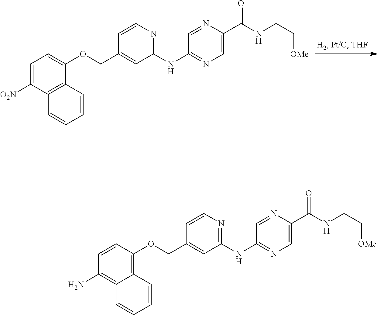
C1=C([O2N])C2=C(C(OCC3=CC(NC4=NC=C(C(NCC[OMe])=O)N=C4)=NC=C3)=C1)C=CC=C2.C1=CC(OCC2=CC(NC3=NC=C(C(NCC[OMe])=O)N=C3)=NC=C2)=C2C(=C1N)C=CC=C2
